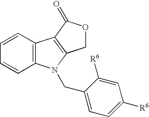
C1=CC2=C(C=C1)N(CC1=CC=C([R6])C=C1[R6])C1=C2C(=O)OC1
